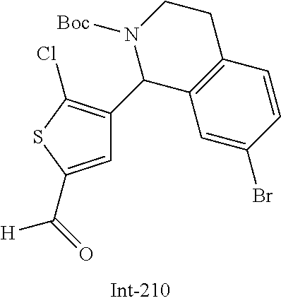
C1=C(C(=O)[H])SC(Cl)=C1C1C2=C(CCN1[Boc])C=CC(Br)=C2
